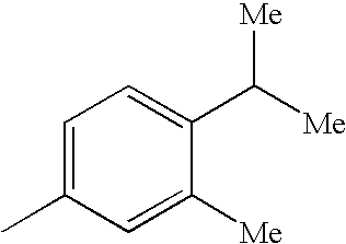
C1=C(C)C=C([Me])C(C([Me])[Me])=C1
